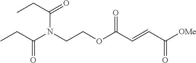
N(CCOC(C=CC([OMe])=O)=O)(C(CC)=O)C(CC)=O
